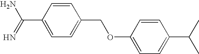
C1(C(=N)N)=CC=C(COC2=CC=C(C(C)C)C=C2)C=C1
